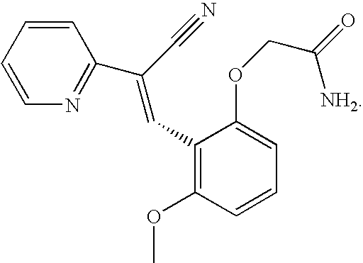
C1(C=C(C2=NC=CC=C2)C#N)=C(OC)C=CC=C1OCC([NH2])=O
